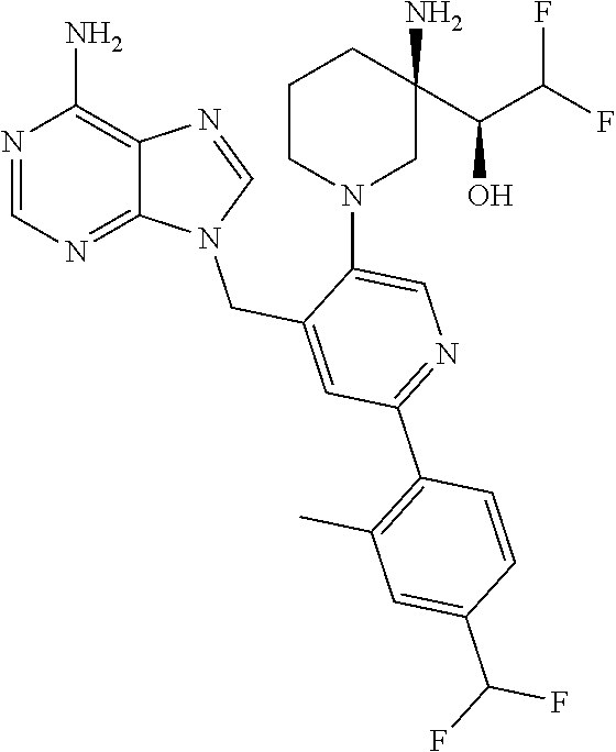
N1=CN=C2C(=C1N)N=CN2CC1=CC(C2=C(C)C=C(C(F)F)C=C2)=NC=C1N1CCCC(C(O)C(F)F)(N)C1
